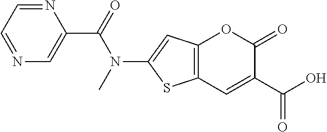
C12=C(C=C(C(=O)O)C(=O)O1)SC(N(C(C1=CN=CC=N1)=O)C)=C2
